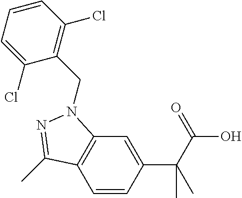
C1=CC(C(C(=O)O)(C)C)=CC2=C1C(C)=NN2CC1=C(Cl)C=CC=C1Cl
